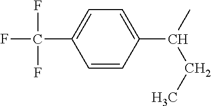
C1=CC(C(C)CC)=CC=C1C(F)(F)F
